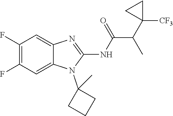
C1(F)=C(F)C=C2C(=C1)N=C(NC(=O)C(C1([CF3])CC1)C)N2C1(C)CCC1
